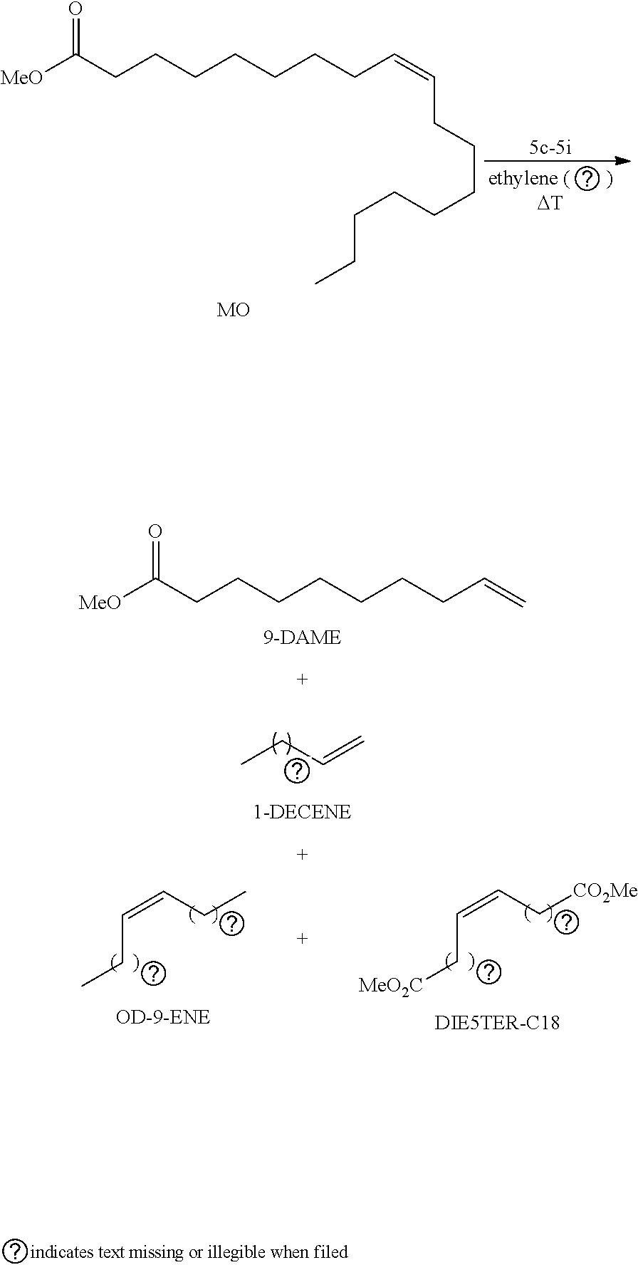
C(=CCC)CC.C(=CC[CO2Me])C[MeO2C].[MeO]C(CCCCCCCC=CCCCCCCCC)=O.[DT].[MeO]C(CCCCCCCC=C)=O.CCC=C
